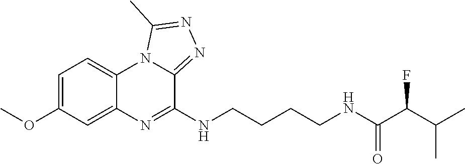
C1=C(OC)C=C2C(=C1)N1C(=NN=C1C)C(NCCCCNC(C(C(C)C)F)=O)=N2
